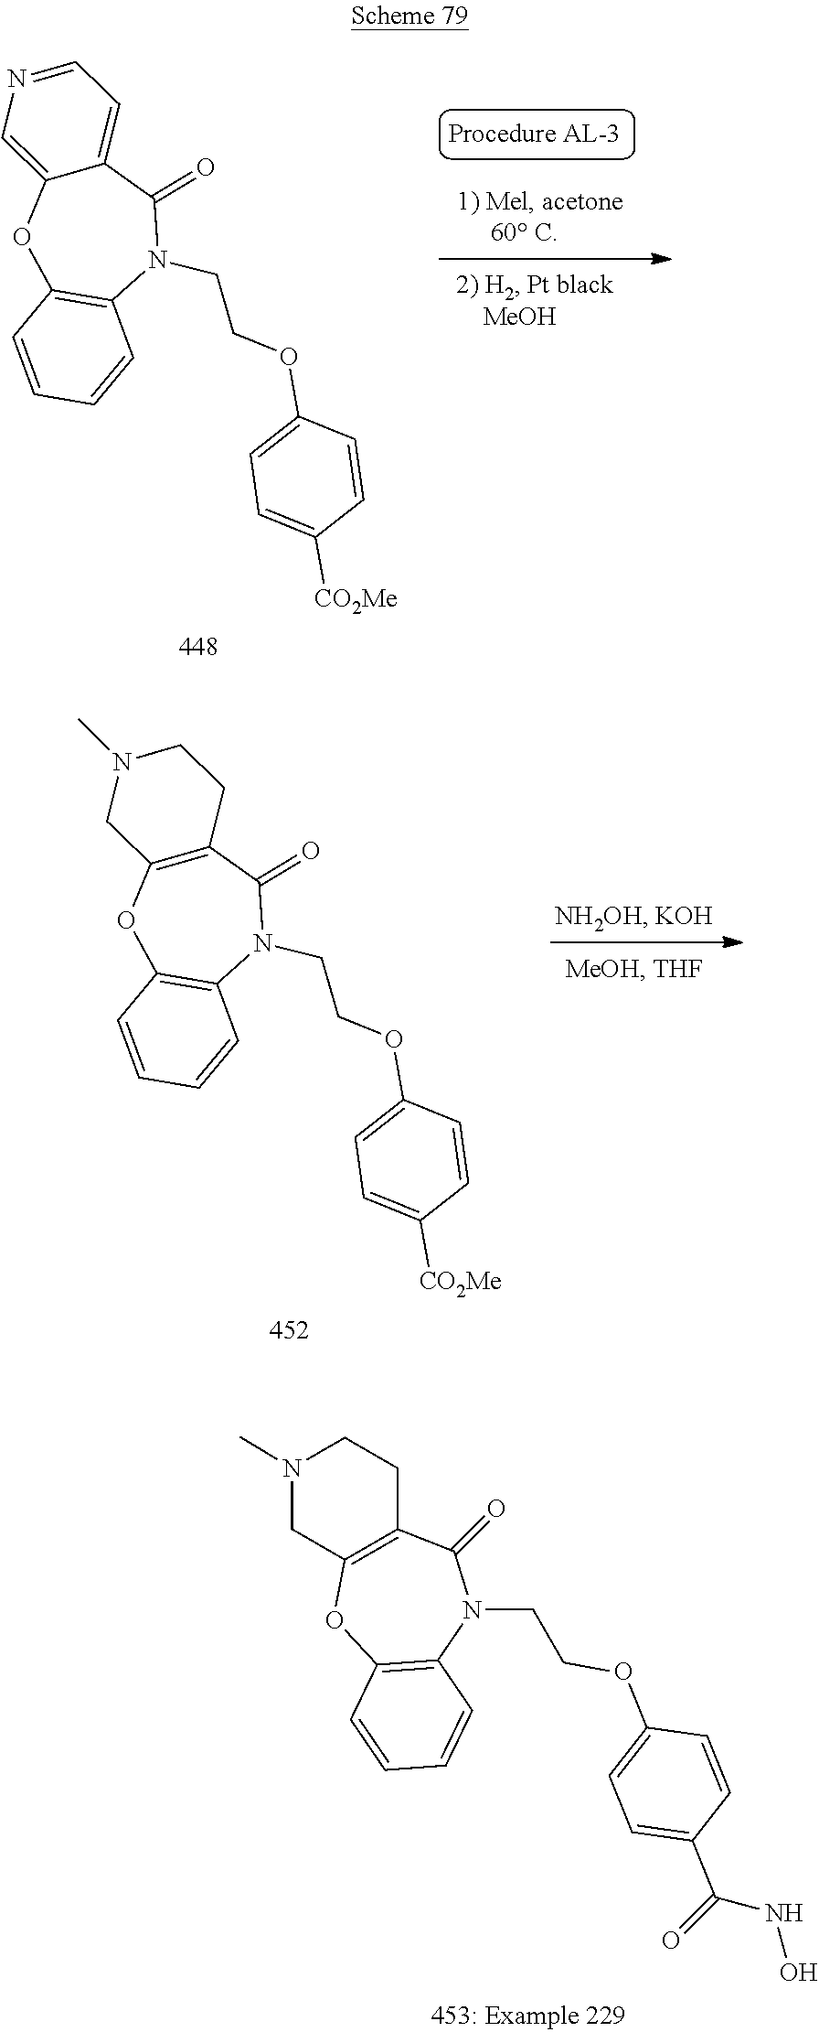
C1N(C)CC2=C(C1)C(=O)N(CCOC1=CC=C(C(=O)NO)C=C1)C1=C(O2)C=CC=C1.C1N(C)CC2=C(C1)C(=O)N(CCOC1=CC=C([CO2Me])C=C1)C1=C(O2)C=CC=C1.C1=NC=C2C(=C1)C(=O)N(CCOC1=CC=C([CO2Me])C=C1)C1=C(O2)C=CC=C1
